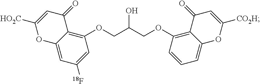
C1=C2C(=C(OCC(COC3=C4C(=CC=C3)OC([CO2H])=CC4=O)O)C=C1[18F])C(=O)C=C([HO2C])O2
